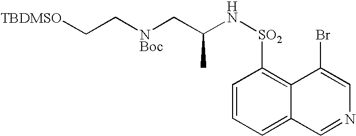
[TBDMSO]CC[NBoc]CC(N[SO2]C1=C2C(=CC=C1)C=NC=C2Br)C
